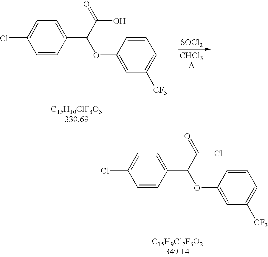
C1=CC(C(C(=O)Cl)OC2=CC([CF3])=CC=C2)=CC=C1Cl.C1=CC(C(C(=O)O)OC2=CC([CF3])=CC=C2)=CC=C1Cl.[SOCl2]
